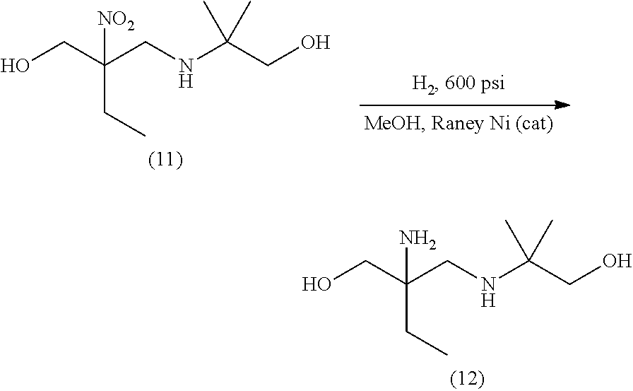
OCC(CNC(CO)(C)C)([NO2])CC.OCC(CNC(CO)(C)C)(N)CC
